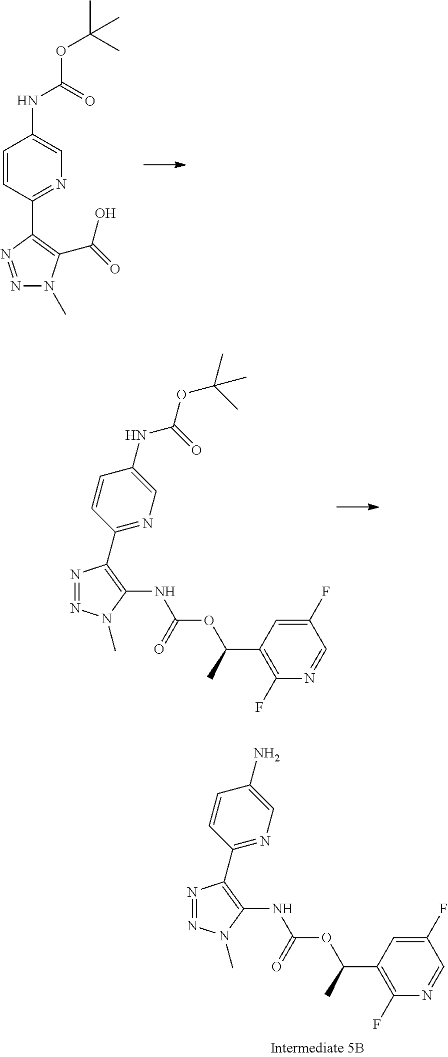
N1=NN(C)C(NC(=O)OC(C)C2=C(F)N=CC(F)=C2)=C1C1=NC=C(NC(=O)OC(C)(C)C)C=C1.C1=CC(C2=C(C(=O)O)N(C)N=N2)=NC=C1NC(OC(C)(C)C)=O.N1=NN(C)C(NC(=O)OC(C)C2=C(F)N=CC(F)=C2)=C1C1=NC=C(N)C=C1
